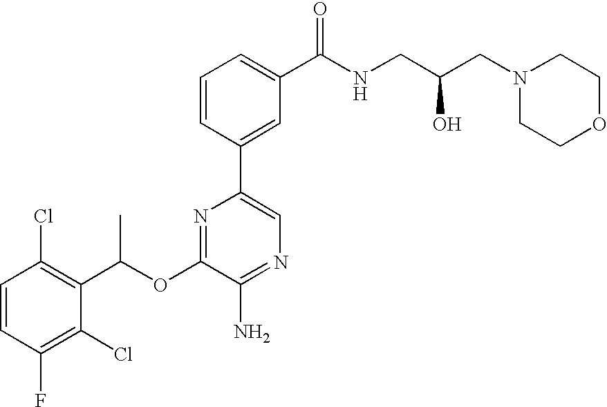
C1=CC(Cl)=C(C(OC2=NC(C3=CC(C(NCC(CN4CCOCC4)O)=O)=CC=C3)=CN=C2N)C)C(Cl)=C1F
